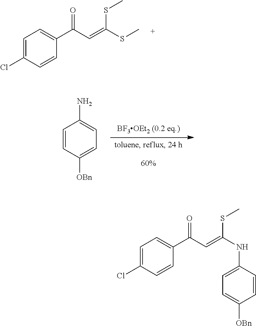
C1=C(Cl)C=CC(C(C=C(SC)SC)=O)=C1.C1=CC([OBn])=CC=C1N.C1=C(Cl)C=CC(C(C=C(NC2=CC=C([OBn])C=C2)SC)=O)=C1
